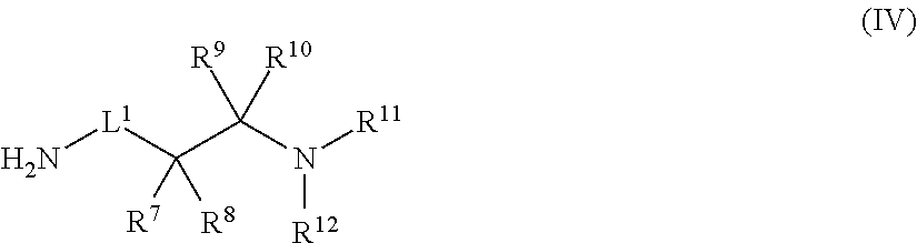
N[L1]C(C(N([R11])[R12])([R9])[R10])([R7])[R8]
